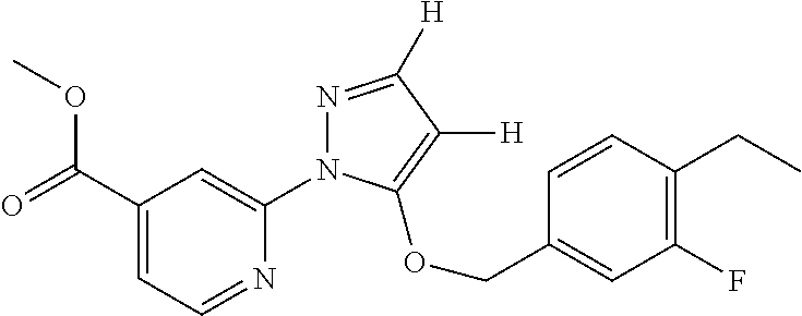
C1(C(=O)OC)=CC=NC(N2N=C([H])C([H])=C2OCC2=CC(F)=C(CC)C=C2)=C1
